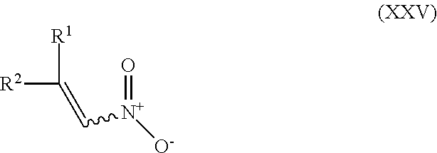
[R1]C([R2])=C[N+](=O)[O-]
